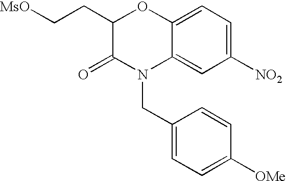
C12=CC=C([NO2])C=C1N(CC1=CC=C([OMe])C=C1)C(=O)C(CC[MsO])O2
